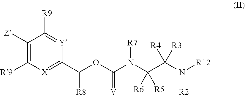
C(N(C(C(N([R12])[R2])([R4])[R3])([R6])[R5])[R7])(OC(C1=[X]C([R9])=C([Z])C([R9])=[Y]1)[R8])=[V]
